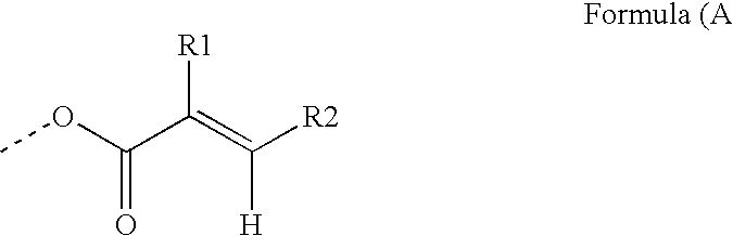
O(C(C(=C([R2])[H])[R1])=O)C
